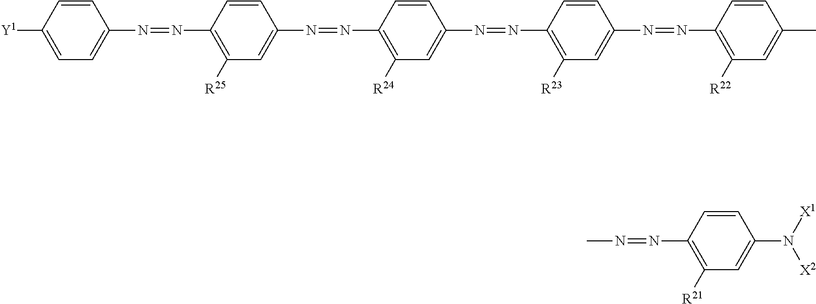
[Y1]C1=CC=C(N=NC2=C([R25])C=C(N=NC3=C([R24])C=C(N=NC4=C([R23])C=C(N=NC5=C([R22])C=C(C)C=C5)C=C4)C=C3)C=C2)C=C1.CN=NC1=C([R21])C=C(N([X1])[X2])C=C1
